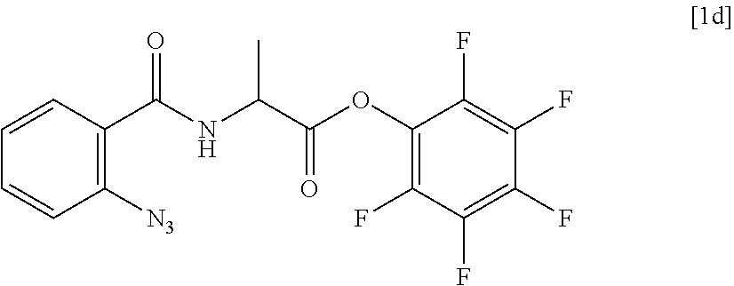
C1=CC(C(NC(C(=O)OC2=C(F)C(F)=C(F)C(F)=C2F)C)=O)=C([N3])C=C1
